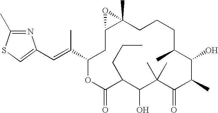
C(=C(C)C1OC(=O)C(CCC)C(O)C(C)(C)C(=O)C(C)C(O)C(C)CCCC2(C)C(C1)O2)C1=CSC(C)=N1
